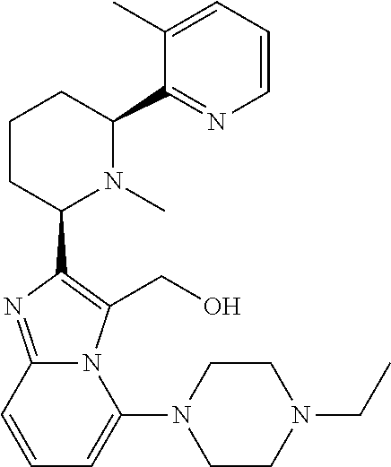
C1CC(C2=C(CO)N3C(=N2)C=CC=C3N2CCN(CC)CC2)N(C)C(C2=NC=CC=C2C)C1
